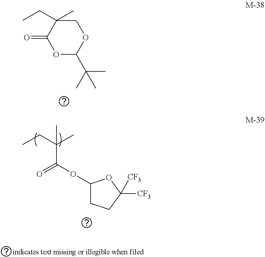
O1C(C(C)(C)C)OCC(C)(CC)C1=O.CC(C(OC1CCC([CF3])([CF3])O1)=O)(C)CC
